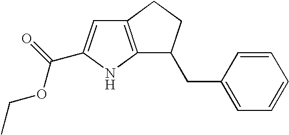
C12=C(NC(C(=O)OCC)=C1)C(CC1=CC=CC=C1)CC2
